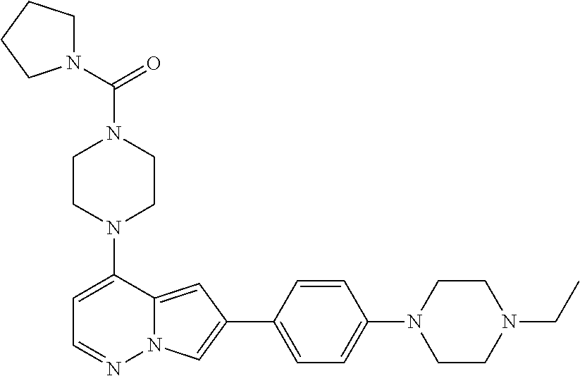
N1(C2=CC=NN3C2=CC(C2=CC=C(N4CCN(CC)CC4)C=C2)=C3)CCN(C(N2CCCC2)=O)CC1
